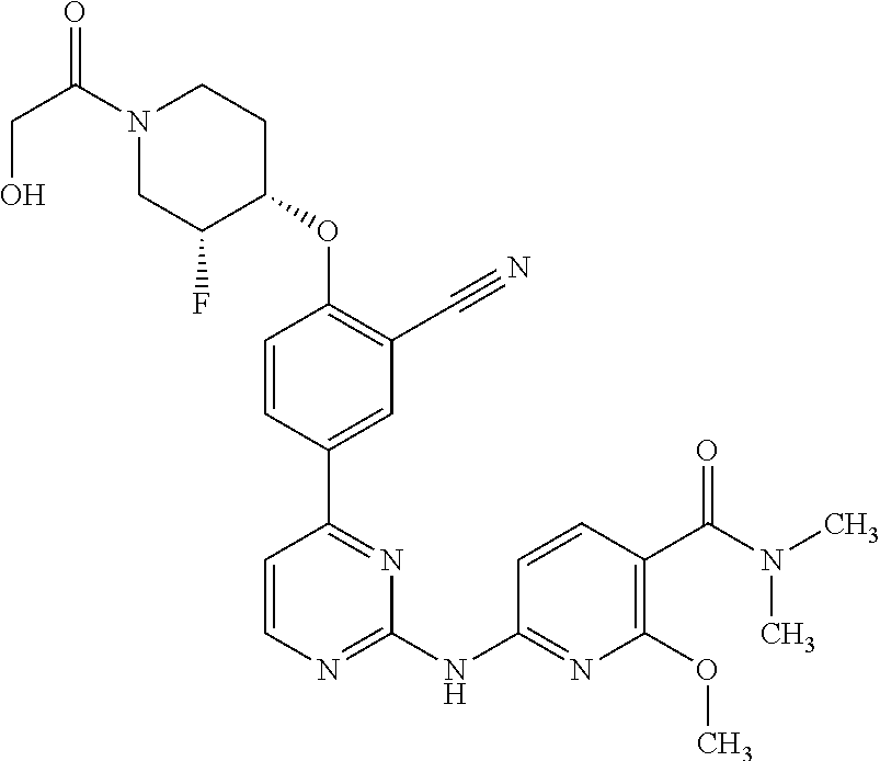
O(C1=C(C#N)C=C(C2=NC(NC3=NC(OC)=C(C(N(C)C)=O)C=C3)=NC=C2)C=C1)C1CCN(C(CO)=O)CC1F
